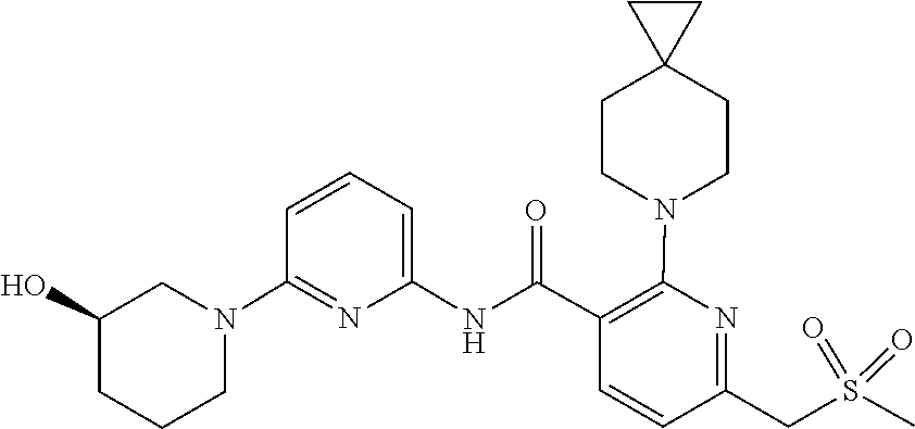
C1(O)CCCN(C2=NC(NC(C3=C(N4CCC5(CC4)CC5)N=C(CS(=O)(=O)C)C=C3)=O)=CC=C2)C1
